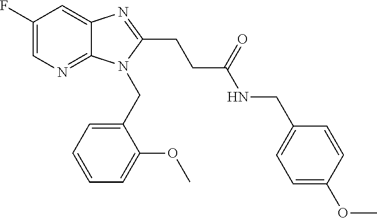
C1(F)=CN=C2C(=C1)N=C(CCC(NCC1=CC=C(OC)C=C1)=O)N2CC1=CC=CC=C1OC
